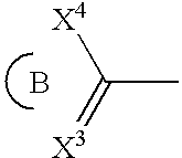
C(C)(=[X3])[X4].B
